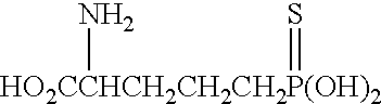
[HO2CCHCH2CH2CH2P(OH)2](N)=S
